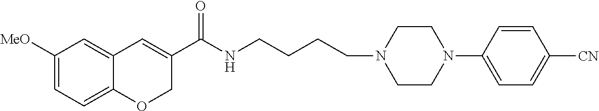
C1=C([MeO])C=C2C(=C1)OCC(C(NCCCCN1CCN(C3=CC=C([CN])C=C3)CC1)=O)=C2
